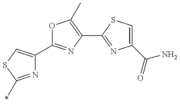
N1=C(C)SC=C1C1=NC(C2=NC(C(=O)N)=CS2)=C(C)O1
